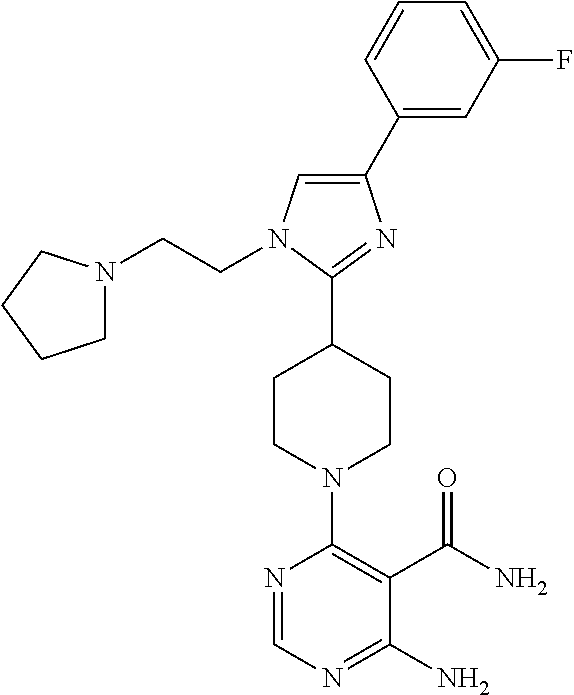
C1(C2=CN(CCN3CCCC3)C(C3CCN(C4=C(C(N)=O)C(N)=NC=N4)CC3)=N2)=CC(F)=CC=C1
